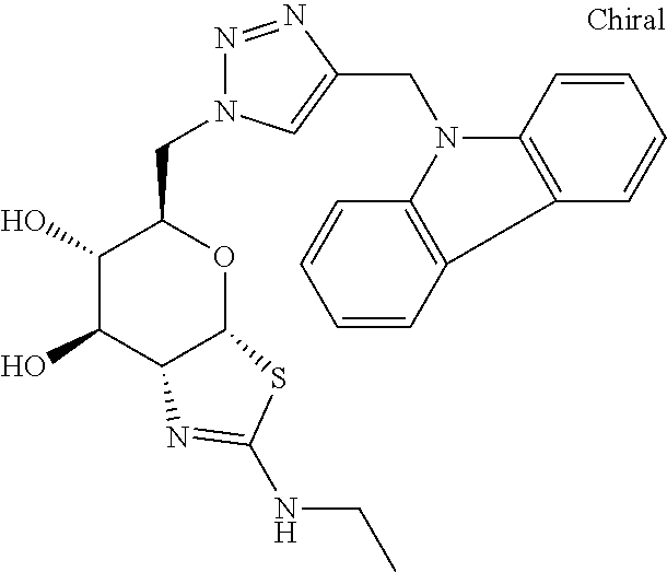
C1(O)C(O)C2C(OC1CN1N=NC(CN3C4=C(C5=C3C=CC=C5)C=CC=C4)=C1)SC(NCC)=N2
